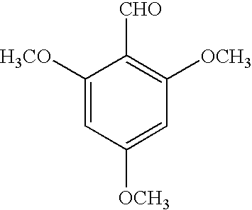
C1([H3CO])=CC([OCH3])=CC([OCH3])=C1[CHO]
